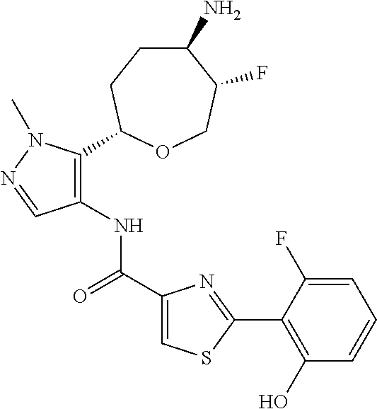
C1(N)CCC(C2=C(NC(C3=CSC(C4=C(O)C=CC=C4F)=N3)=O)C=NN2C)OCC1F
